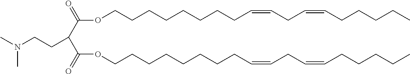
CCCCCC=CCC=CCCCCCCCCOC(C(C(OCCCCCCCCC=CCC=CCCCCC)=O)CCN(C)C)=O
